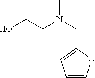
CN(CC1=CC=CO1)CCO
